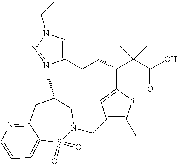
C(C(C(C(O)=O)(C)C)C1=CC(CN2CC(C)CC3=NC=CC=C3S2(=O)=O)=C(C)S1)CC1=CN(CC)N=N1
